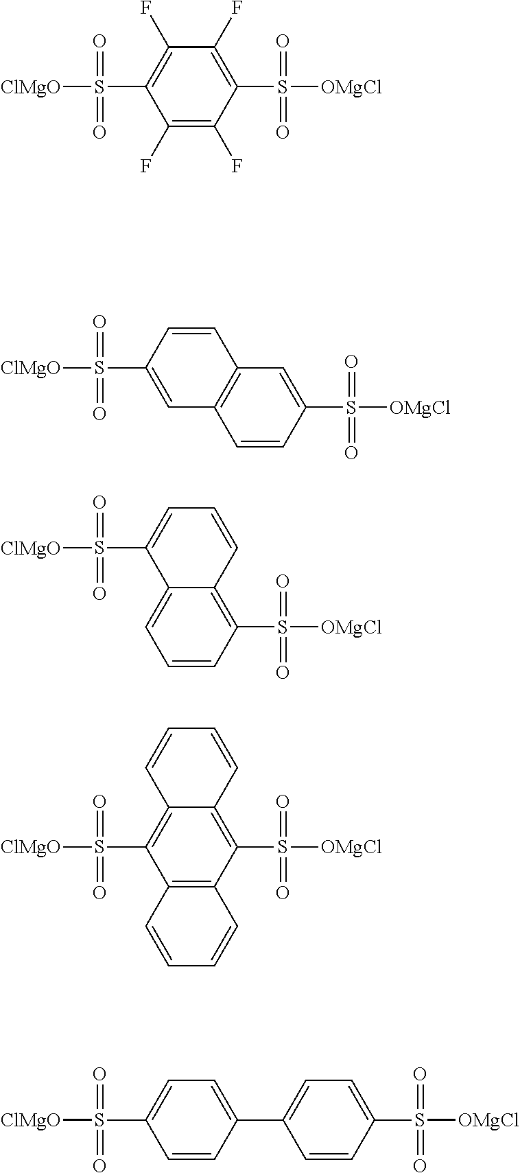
[ClMgO]S(C1=C(F)C(F)=C(S([OMgCl])(=O)=O)C(F)=C1F)(=O)=O.C12=C(C=C(S([OMgCl])(=O)=O)C=C1)C=CC(S([ClMgO])(=O)=O)=C2.[ClMgO]S(C1=CC=CC2=C(S([OMgCl])(=O)=O)C=CC=C12)(=O)=O.C1(C2=CC=C(S([ClMgO])(=O)=O)C=C2)=CC=C(S([OMgCl])(=O)=O)C=C1.[ClMgO]S(C1=C2C(=C(S([OMgCl])(=O)=O)C3=C1C=CC=C3)C=CC=C2)(=O)=O
